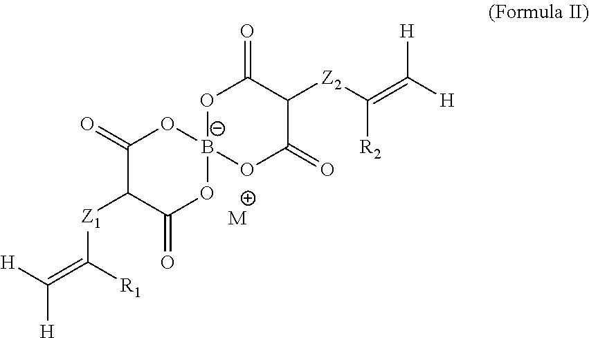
C1(=O)C([Z1]C(=C([H])[H])[R1])C(=O)O[B-]2(O1)OC(=O)C([Z2]C(=C([H])[H])[R2])C(=O)O2.[M]
